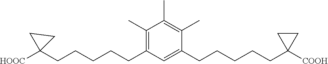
C1(CCCCCC2([HOOC])CC2)=C(C)C(C)=C(C)C(CCCCCC2([COOH])CC2)=C1
